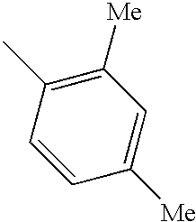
C1=CC(C)=C([Me])C=C1[Me]
